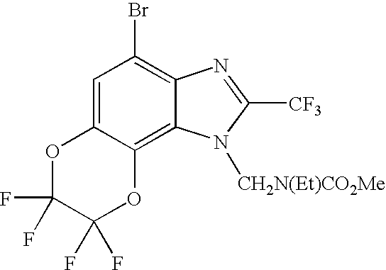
C1=C2C(=C3C(=C1Br)N=C([CF3])N3[CH2N(Et)CO2Me])OC(F)(F)C(F)(F)O2
